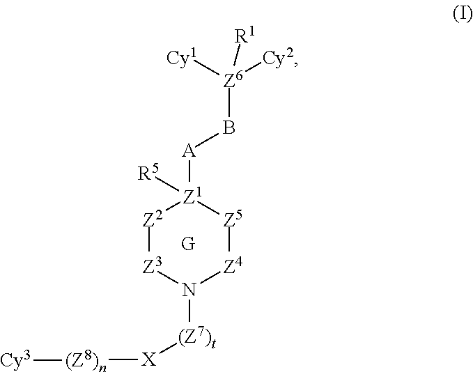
[Z2]1[Z3]N([(Z7)t][X][(Z8)n][Cy3])[Z4][Z5][Z1]1([A]B[Z6]([Cy2])([Cy1])[R1])[R5].[G]
